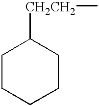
C1CCCCC1[CH2CH2]C
